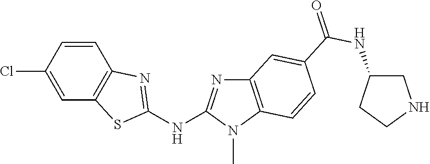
C1(Cl)=CC2=C(C=C1)N=C(NC1=NC3=C(N1C)C=CC(C(NC1CNCC1)=O)=C3)S2
